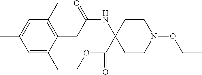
C1=C(C)C(CC(NC2(C(OC)=O)CCN(OCC)CC2)=O)=C(C)C=C1C
